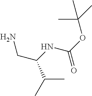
C(C(NC(OC(C)(C)C)=O)C(C)C)N
